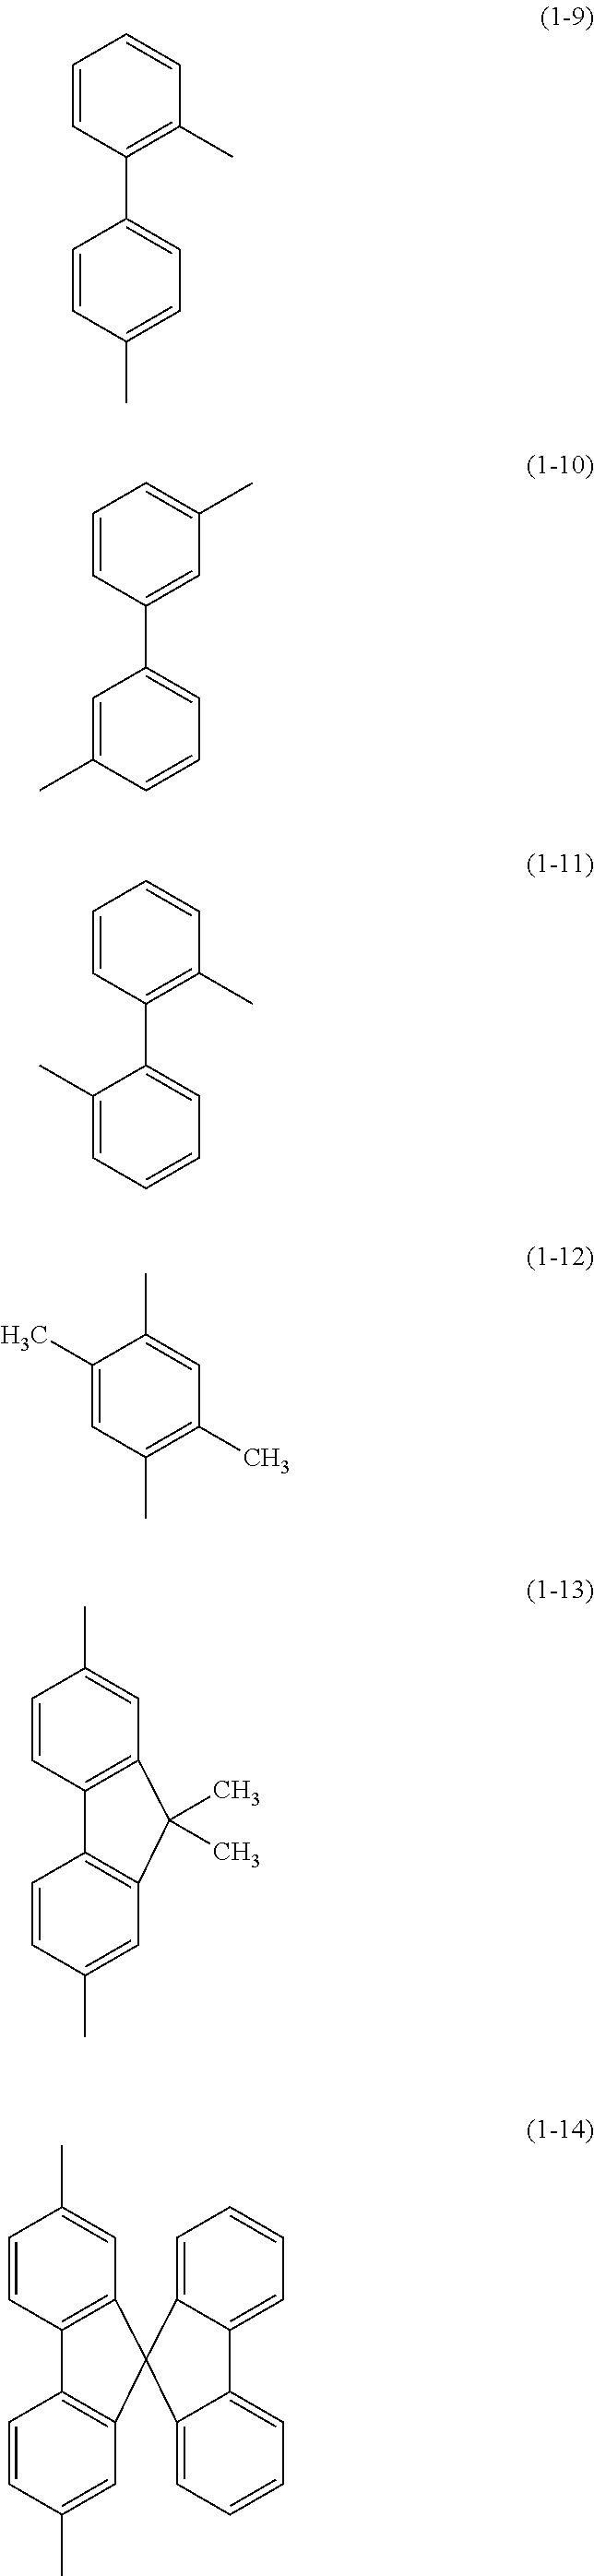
C1=CC(C2=CC=C(C)C=C2)=C(C)C=C1.C1=CC(C2=CC=CC(C)=C2)=CC(C)=C1.C1=CC(C2=CC=CC=C2C)=C(C)C=C1.CC1=CC(C)=C(C)C=C1C.CC1=CC2=C(C=C1)C1=C(C=C(C)C=C1)C2(C)C.CC1=CC2=C(C=C1)C1=C(C=C(C)C=C1)C21C2=CC=CC=C2C2=CC=CC=C21
